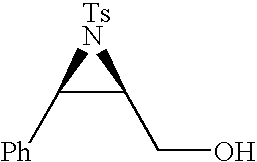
[Ph]C1C(CO)[TsN]1
